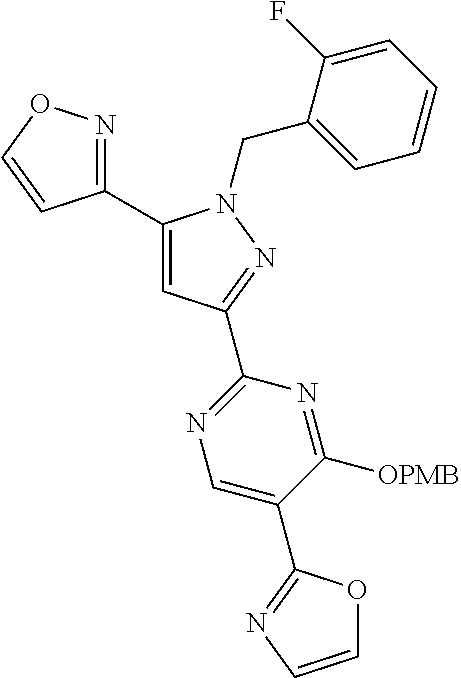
C1(C2=CC(C3=NC=C(C4=NC=CO4)C([OPMB])=N3)=NN2CC2=CC=CC=C2F)=NOC=C1
